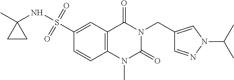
C1(S(NC2(C)CC2)(=O)=O)=CC2=C(C=C1)N(C)C(=O)N(CC1=CN(C(C)C)N=C1)C2=O
